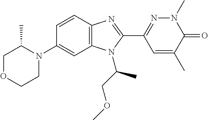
C1=CC2=C(C=C1N1C(C)COCC1)N(C(COC)C)C(C1=NN(C)C(=O)C(C)=C1)=N2
